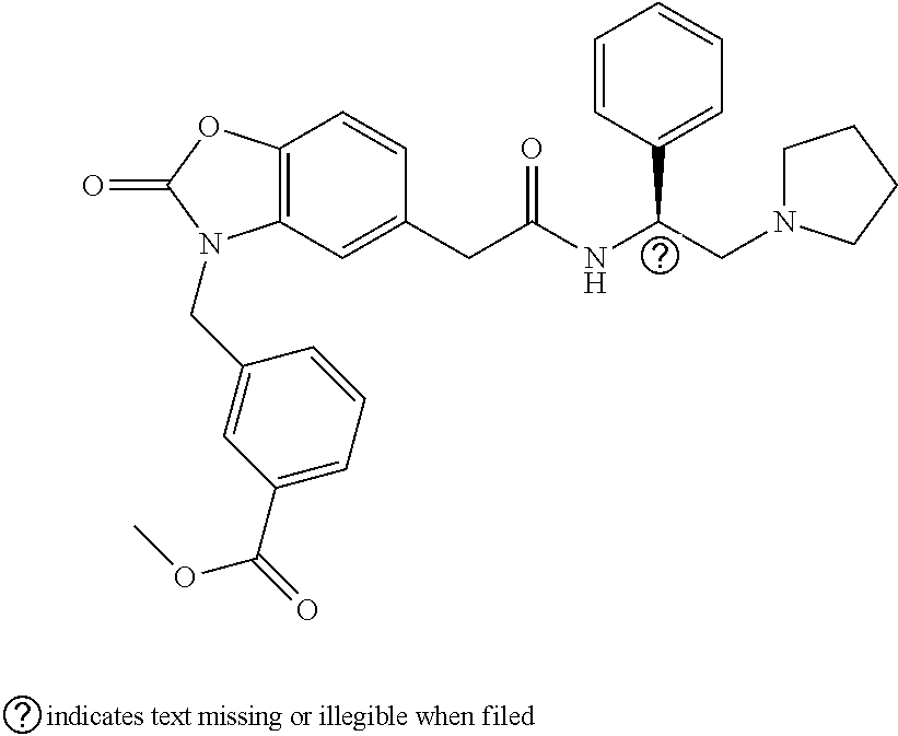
C12=C(C=C(CC(NC(CN3CCCC3)C3=CC=CC=C3)=O)C=C1)N(CC1=CC(C(=O)OC)=CC=C1)C(=O)O2
